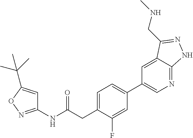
C1=C(CC(NC2=NOC(C(C)(C)C)=C2)=O)C(F)=CC(C2=CN=C3C(=C2)C(CNC)=NN3)=C1
